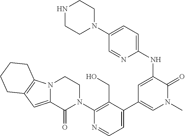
N12C(=CC3=C1CCCC3)C(=O)N(C1=C(CO)C(C3=CN(C)C(=O)C(NC4=CC=C(N5CCNCC5)C=N4)=C3)=CC=N1)CC2
